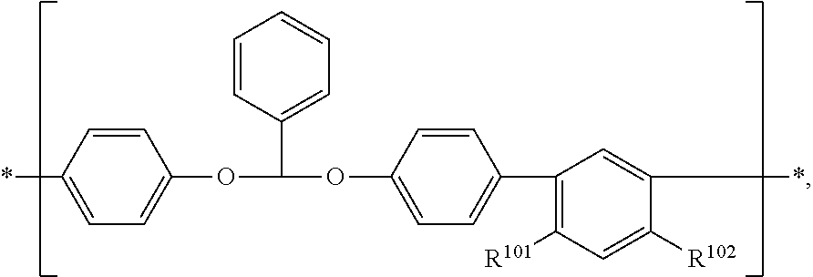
C1=CC(*)=CC=C1OC(C1=CC=CC=C1)OC1=CC=C(C2=C([R101])C=C([R102])C(*)=C2)C=C1
